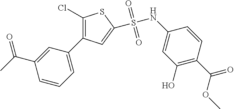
C1(Cl)=C(C2=CC=CC(C(=O)C)=C2)C=C(S(NC2=CC(O)=C(C(=O)OC)C=C2)(=O)=O)S1
